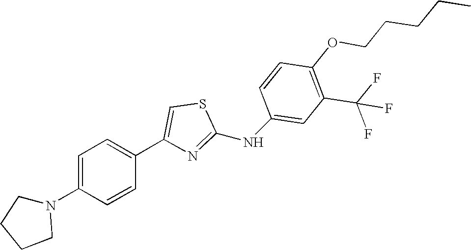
C1=C(C2=CC=C(N3CCCC3)C=C2)N=C(NC2=CC(C(F)(F)F)=C(OCCCCC)C=C2)S1
